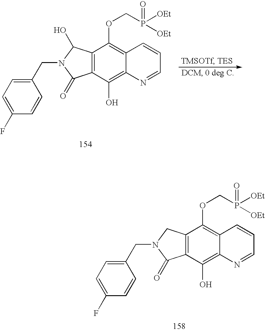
C1(F)=CC=C(CN2C(=O)C3=C(C2O)C(OCP([OEt])(=O)[OEt])=C2C(=C3O)N=CC=C2)C=C1.C1(F)=CC=C(CN2C(=O)C3=C(C2)C(OCP([OEt])(=O)[OEt])=C2C(=C3O)N=CC=C2)C=C1
